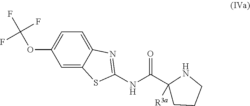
C1=C2C(=CC(OC(F)(F)F)=C1)SC(NC(C1([R3a])CCCN1)=O)=N2
